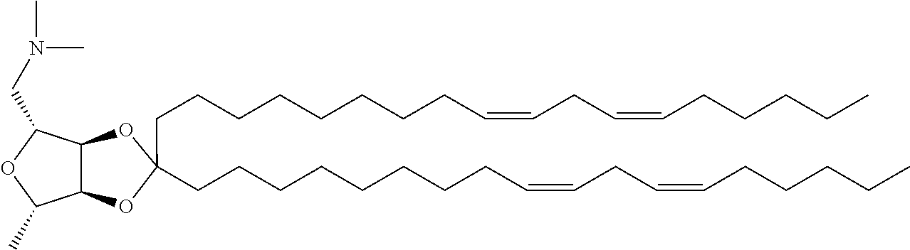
C(CCCCCCC=CCC=CCCCCC)CC1(CCCCCCCCC=CCC=CCCCCC)OC2C(O1)C(CN(C)C)OC2C
